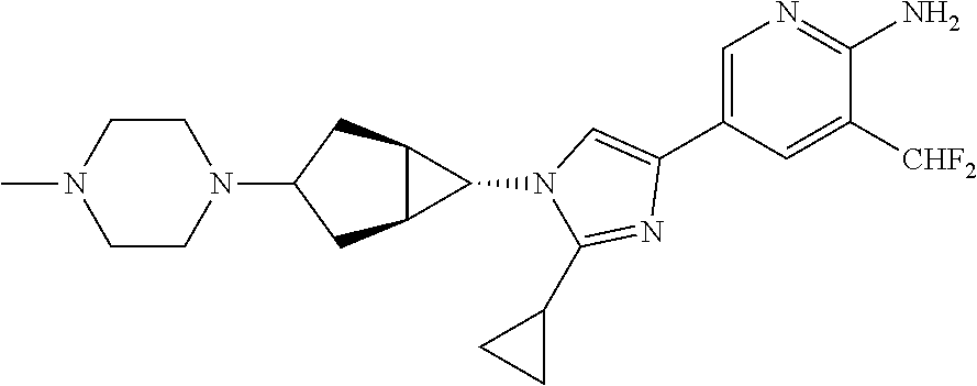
C1=C(C2=CN(C3C4C3CC(N3CCN(C)CC3)C4)C(C3CC3)=N2)C=C([CHF2])C(N)=N1
